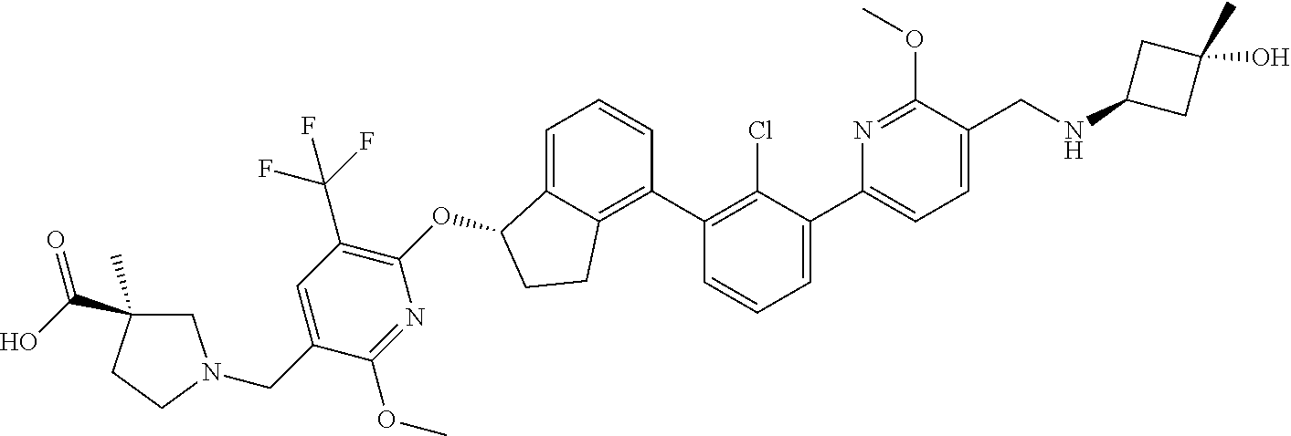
C1=C(C2=CC=CC(C3=C4C(=CC=C3)C(OC3=C(C(F)(F)F)C=C(CN5CC(C)(C(O)=O)CC5)C(OC)=N3)CC4)=C2Cl)N=C(OC)C(CNC2CC(O)(C)C2)=C1
